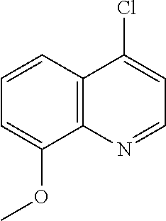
C12=C(N=CC=C1Cl)C(OC)=CC=C2
